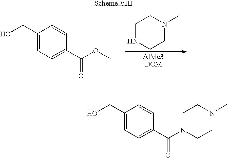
C1NCCN(C)C1.C1(CO)=CC=C(C(OC)=O)C=C1.C1(CO)=CC=C(C(N2CCN(C)CC2)=O)C=C1
